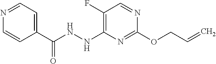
C1(F)=C(NNC(C2=CC=NC=C2)=O)N=C(OCC=C)N=C1
